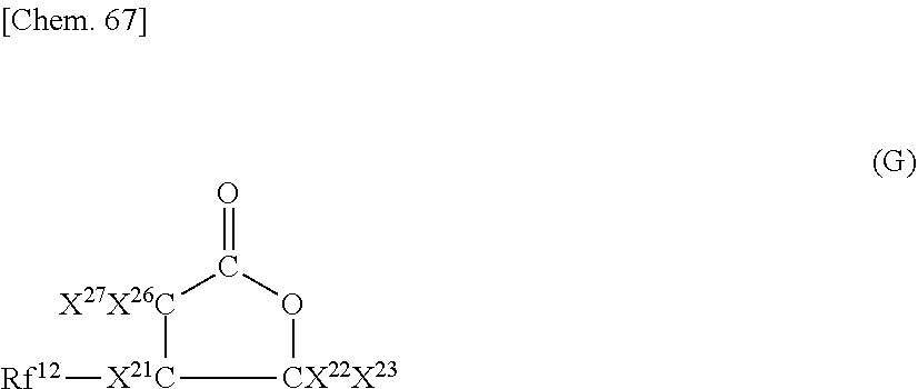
[X27X26C]1[X21C]([Rf12])[CX22X23]OC1=O
